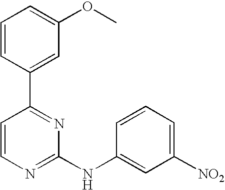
C1=CC(C2=NC(NC3=CC([NO2])=CC=C3)=NC=C2)=CC(OC)=C1
